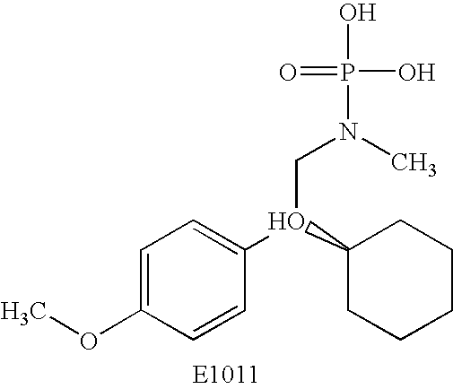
COC1=CC=C(O(C2CCCCC2)CN(P(=O)(O)O)C)C=C1
